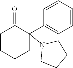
C1=CC=CC=C1C1(N2CCCC2)C(=O)CCCC1
